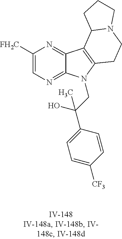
C1([FH2C])=CN=C2C(=N1)C1=C(N2CC(C2=CC=C([CF3])C=C2)(O)C)CCN2C1CCC2
